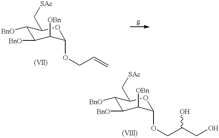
C1([BnO])C([BnO])C([OBn])C(OCC=C)OC1C[SAc].C1([BnO])C([BnO])C([OBn])C(OCC(CO)O)OC1C[SAc]
